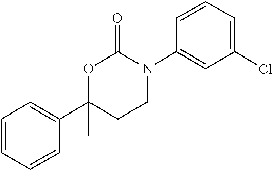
O1C(C2=CC=CC=C2)(C)CCN(C2=CC(Cl)=CC=C2)C1=O
